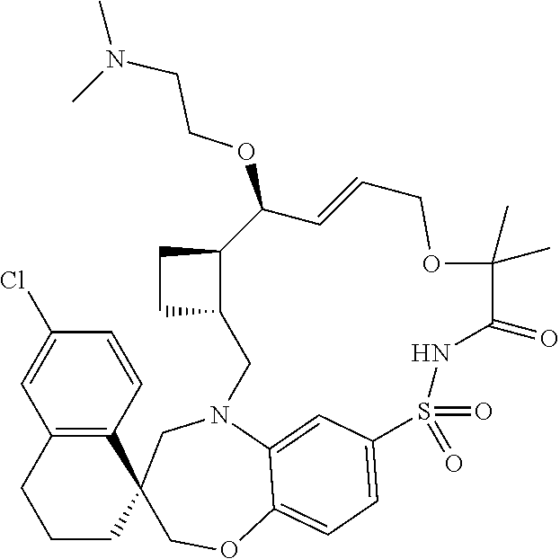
C1=CC(Cl)=CC2=C1C1(CCC2)COC2=CC=C3C=C2N(C1)CC1CCC1C(OCCN(C)C)C=CCOC(C)(C)C(=O)NS3(=O)=O
